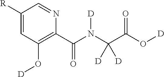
C1([R])=CC(O[D])=C(C(N(C(C(O[D])=O)([D])[D])[D])=O)N=C1
